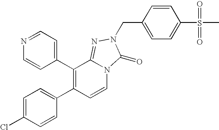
C1(C2=C(C3=CC=C(Cl)C=C3)C=CN3C2=NN(CC2=CC=C(S(C)(=O)=O)C=C2)C3=O)=CC=NC=C1
